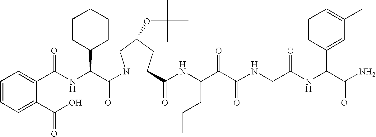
C(NC(C(N1C(C(NC(C(C(NCC(NC(C(N)=O)C2=CC(C)=CC=C2)=O)=O)=O)CCC)=O)CC(OC(C)(C)C)C1)=O)C1CCCCC1)(=O)C1=CC=CC=C1C(O)=O
